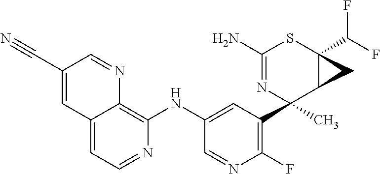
C12=CC=NC(NC3=CC(C4(C)C5C(C(F)F)(SC(N)=N4)C5)=C(F)N=C3)=C1N=CC(C#N)=C2
